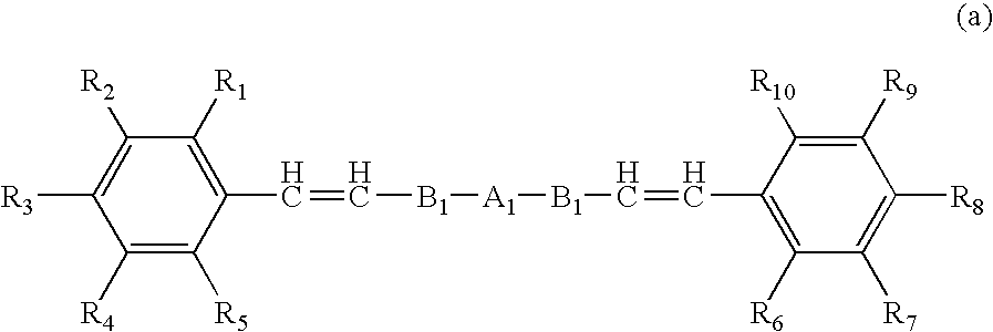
C1([R2])=C([R3])C([R4])=C([R5])C(C=C[B1][A1][B1]C=CC2=C([R6])C([R7])=C([R8])C([R9])=C2[R10])=C1[R1]
